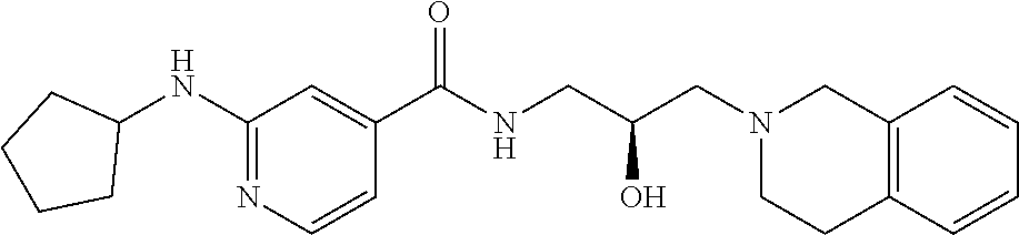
C1(NC2CCCC2)=NC=CC(C(NCC(CN2CCC3=C(C2)C=CC=C3)O)=O)=C1
